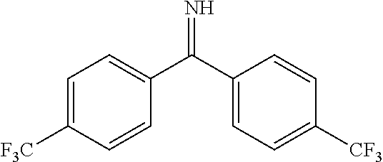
C1=C([F3C])C=CC(C(C2=CC=C([CF3])C=C2)=N)=C1
